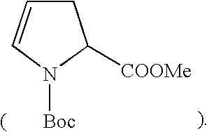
C1([COOMe])CC=CN1[Boc]
